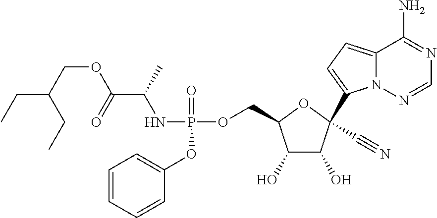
C1(O)C(O)C(C#N)(C2=CC=C3N2N=CN=C3N)OC1COP(=O)(NC(C(=O)OCC(CC)CC)C)OC1=CC=CC=C1
